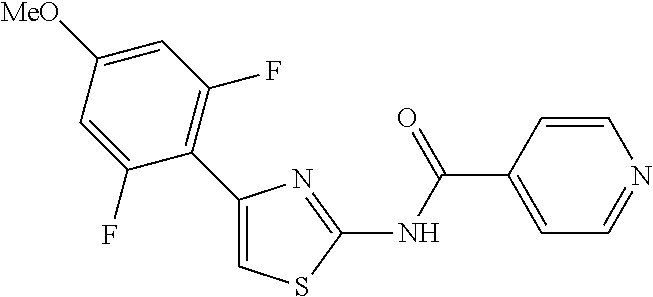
C1(C2=C(F)C=C([MeO])C=C2F)=CSC(NC(C2=CC=NC=C2)=O)=N1
